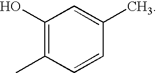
C1(O)=C(C)C=CC(C)=C1
